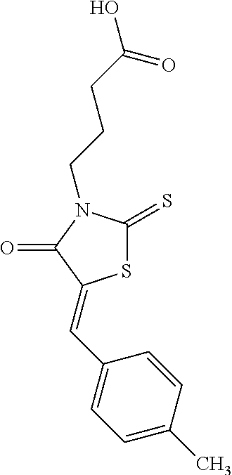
S1C(=S)N(CCCC(O)=O)C(=O)C1=CC1=CC=C(C)C=C1
